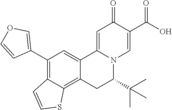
C12=CC(C3=COC=C3)=C3C(=C1CC(C(C)(C)C)N1C2=CC(=O)C(C(O)=O)=C1)SC=C3
